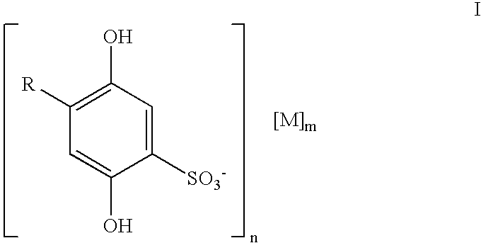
C1=C(O)C([SO3-])=CC(O)=C1[R]
